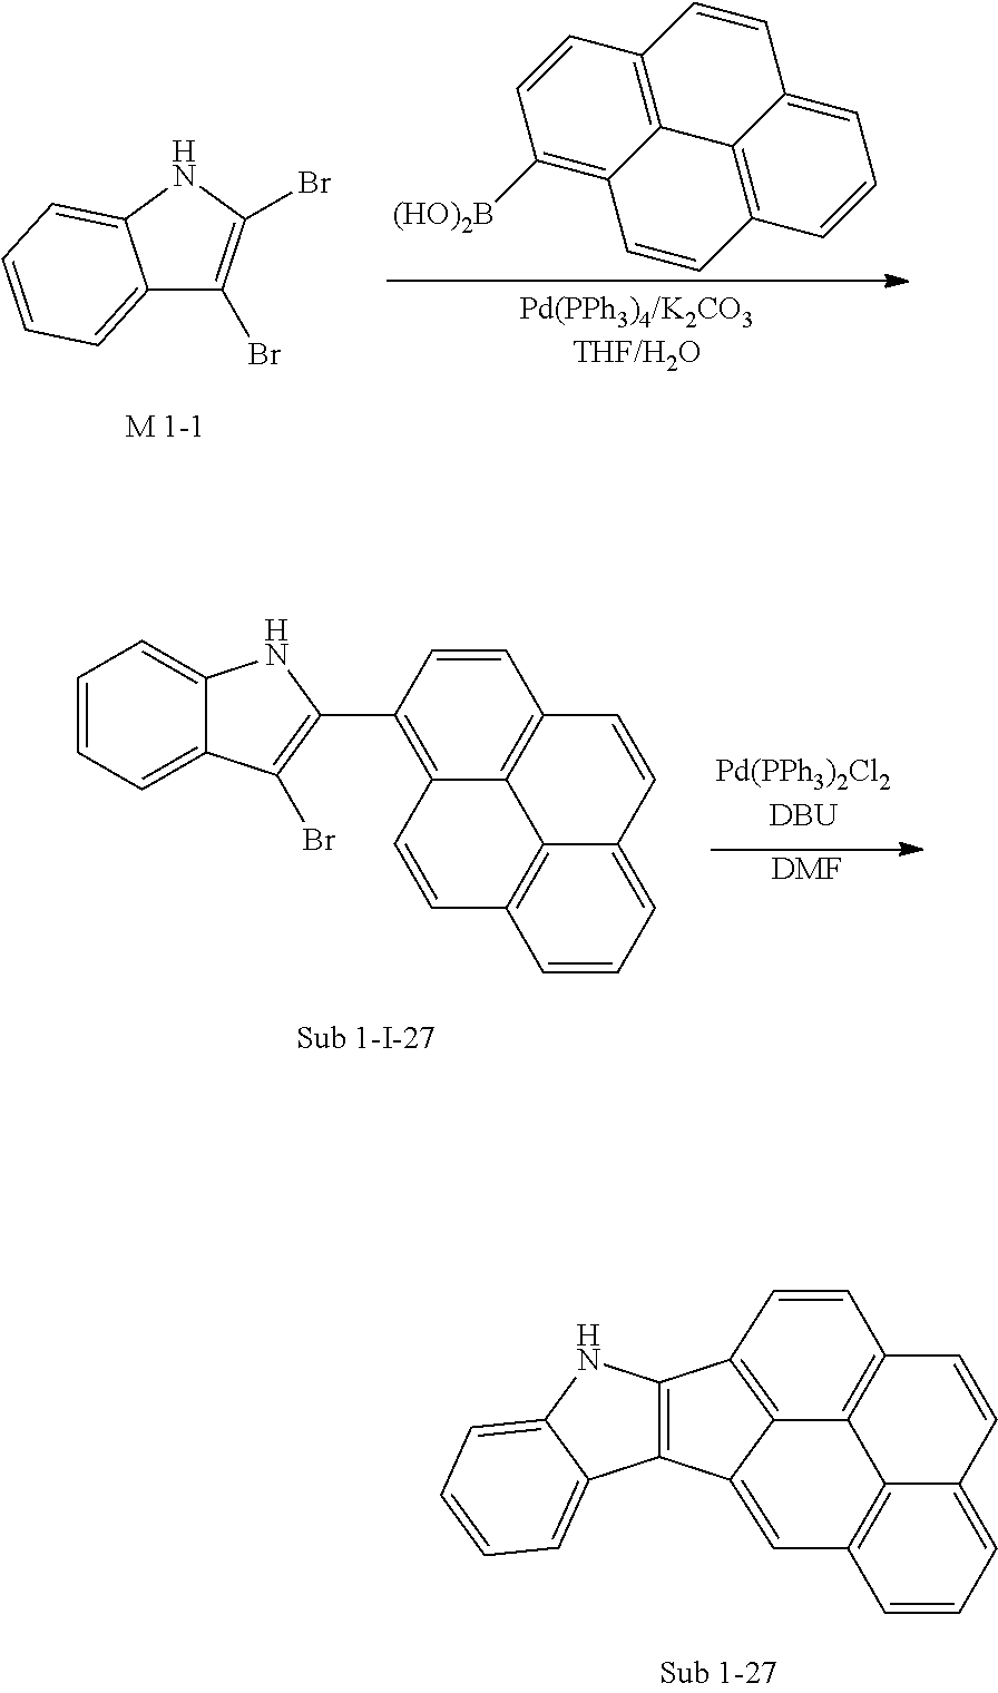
C12=CC=CC=C1NC(Br)=C2Br.C1([(HO)2B])=C2C3=C(C=C1)C=CC1=CC=CC(=C31)C=C2.C1=CC=C2C(=C1)NC(C1=C3C4=C(C=C1)C=CC1=CC=CC(=C41)C=C3)=C2Br.[DMF].C12=C(C3=CC4=C5C(=CC=C4)C=CC4=C5C3=C1C=C4)C1=CC=CC=C1N2
